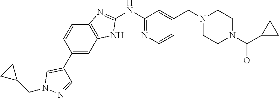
C12=C(C=C(C3=CN(CC4CC4)N=C3)C=C1)NC(NC1=NC=CC(CN3CCN(C(=O)C4CC4)CC3)=C1)=N2
